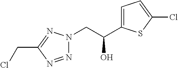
N1=NC(CCl)=NN1CC(O)C1=CC=C(Cl)S1
